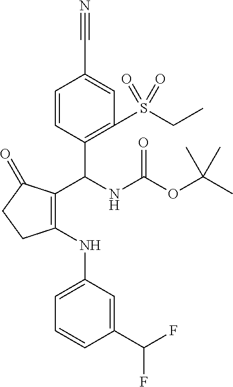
C1=CC(C(C2=C(NC3=CC=CC(C(F)F)=C3)CCC2=O)NC(OC(C)(C)C)=O)=C(S(CC)(=O)=O)C=C1C#N
